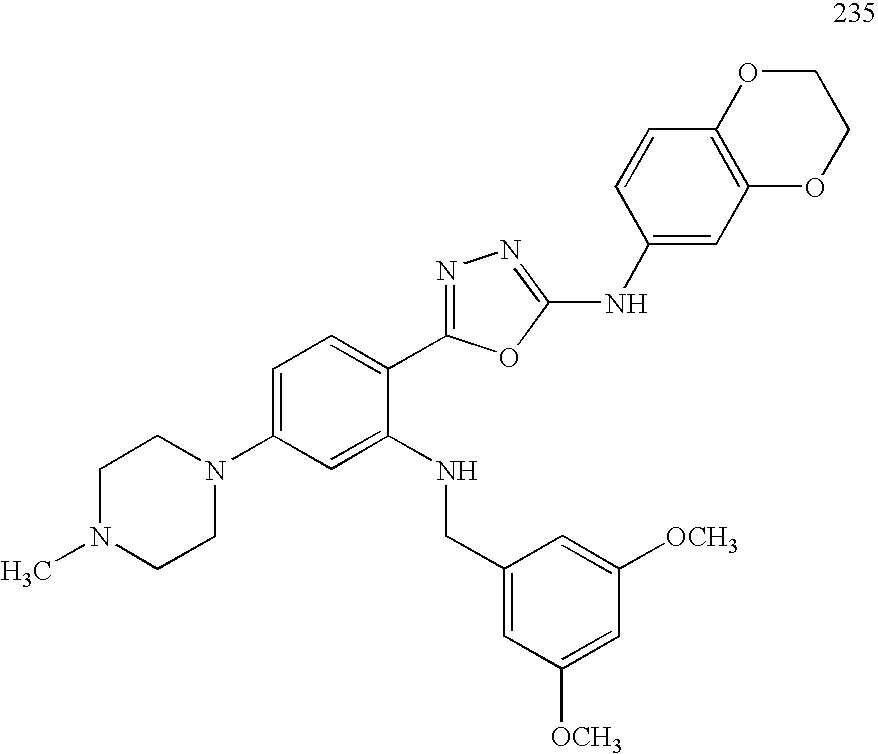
C1=C(N2CCN(C)CC2)C=C(NCC2=CC([OCH3])=CC([OCH3])=C2)C(C2=NN=C(NC3=CC4=C(C=C3)OCCO4)O2)=C1
